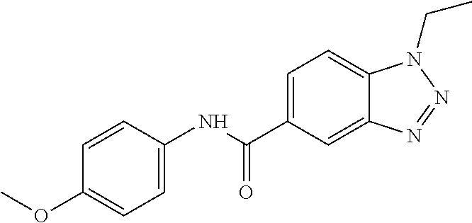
C1=C(NC(C2=CC=C3C(=C2)N=NN3CC)=O)C=CC(OC)=C1
